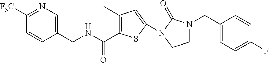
C(=O)(C1=C(C)C=C(N2C(=O)N(CC3=CC=C(F)C=C3)CC2)S1)NCC1=CN=C([F3C])C=C1
